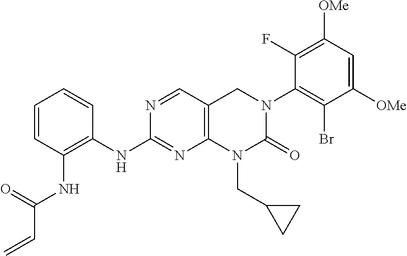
C1([OMe])=CC([OMe])=C(F)C(N2C(=O)N(CC3CC3)C3=C(C2)C=NC(NC2=C(NC(C=C)=O)C=CC=C2)=N3)=C1Br
